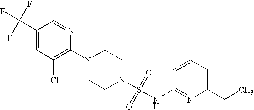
N1(C2=C(Cl)C=C(C(F)(F)F)C=N2)CCN(S(=O)(=O)NC2=NC(CC)=CC=C2)CC1
